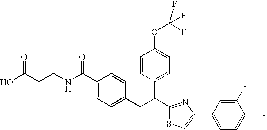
OC(CCNC(C1=CC=C(CC(C2=NC(C3=CC=C(F)C(F)=C3)=CS2)C2=CC=C(OC(F)(F)F)C=C2)C=C1)=O)=O
